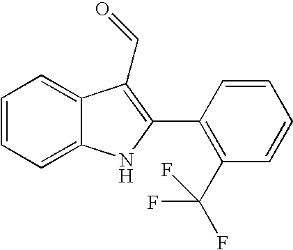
C1=CC=C2C(=C1)C(C=O)=C(C1=C(C(F)(F)F)C=CC=C1)N2
